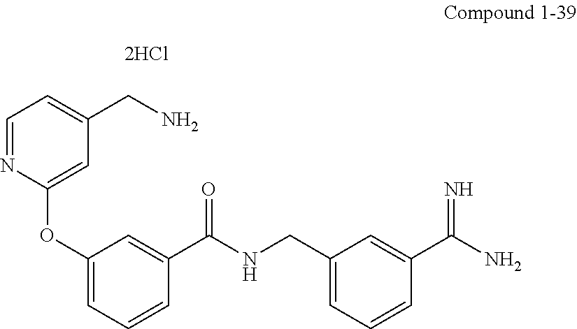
[2HCl].C1=NC(OC2=CC=CC(C(NCC3=CC=CC(C(N)=N)=C3)=O)=C2)=CC(CN)=C1
